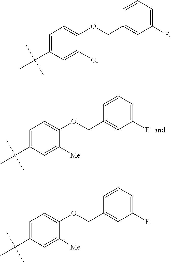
C1(F)=CC=CC(COC2=CC=C(C(C)(C)C)C=C2[Me])=C1.C1(F)=CC=CC(COC2=CC=C(C(C)(C)C)C=C2Cl)=C1.C1(F)=CC=CC(COC2=CC=C(C(C)(C)C)C=C2[Me])=C1
